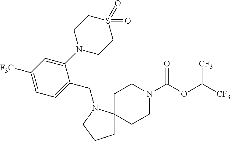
C1C2(N(CC3=CC=C([F3C])C=C3N3CCS(=O)(=O)CC3)CC1)CCN(C(OC([CF3])[CF3])=O)CC2
